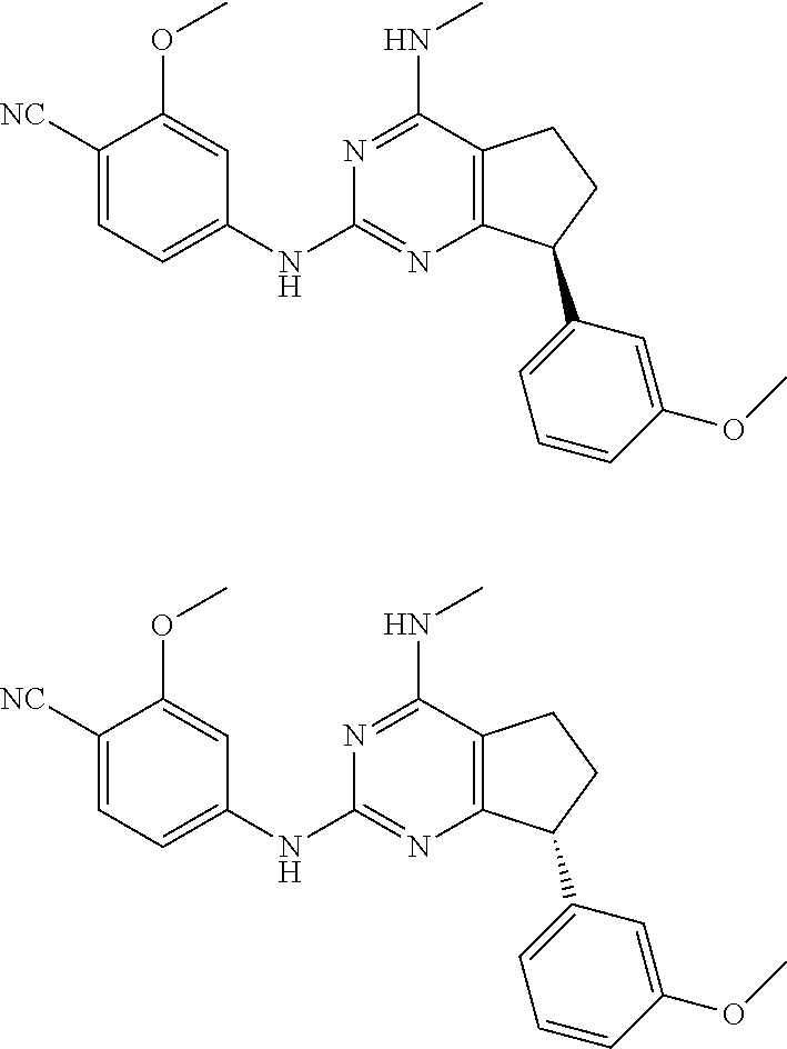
C1(NC2=CC=C([NC])C(OC)=C2)=NC2=C(CCC2C2=CC=CC(OC)=C2)C(NC)=N1.C1(NC2=CC=C([NC])C(OC)=C2)=NC2=C(CCC2C2=CC=CC(OC)=C2)C(NC)=N1
